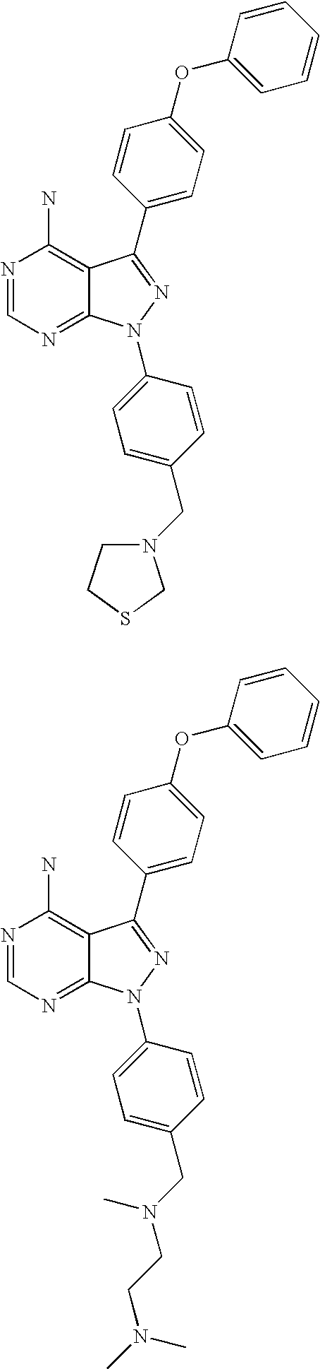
N1=CN=C2C(=C1N)C(C1=CC=C(OC3=CC=CC=C3)C=C1)=NN2C1=CC=C(CN2CCSC2)C=C1.N1=CN=C2C(=C1N)C(C1=CC=C(OC3=CC=CC=C3)C=C1)=NN2C1=CC=C(CN(CCN(C)C)C)C=C1
